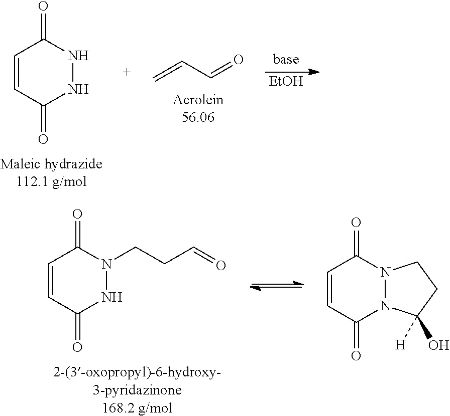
C1=CC(=O)NNC1=O.C=CC=O.[EtOH].C1=CC(=O)NN(CCC=O)C1=O.C1=CC(=O)N2N(C1=O)CCC2([H])O
